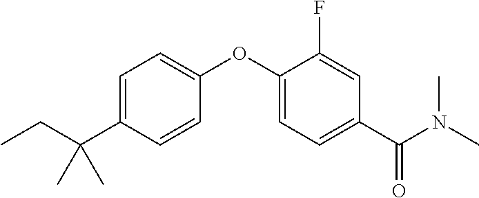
C1=C(C(CC)(C)C)C=CC(OC2=CC=C(C(N(C)C)=O)C=C2F)=C1
